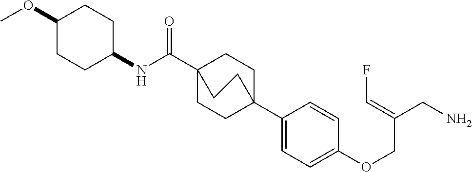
C1(C23CCC(C(NC4CCC(OC)CC4)=O)(CC2)CC3)=CC=C(OCC(CN)=CF)C=C1
